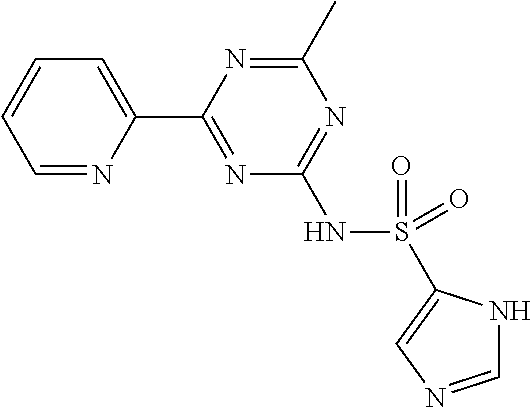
C1=NC(C2=NC(NS(=O)(=O)C3=CN=CN3)=NC(C)=N2)=CC=C1
